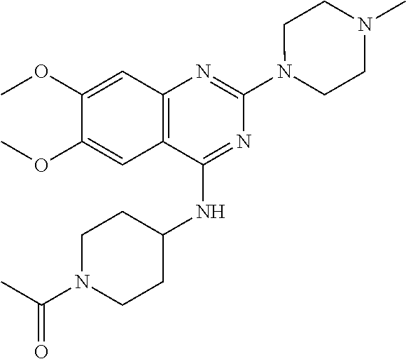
C12=C(C(NC3CCN(C(C)=O)CC3)=NC(N3CCN(C)CC3)=N1)C=C(OC)C(OC)=C2
